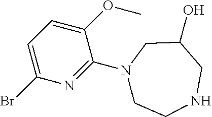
C1(OC)=CC=C(Br)N=C1N1CCNCC(O)C1
